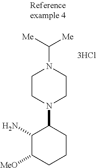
NC1C([MeO])CCCC1N1CCN(C([Me])[Me])CC1
